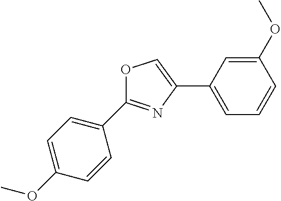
C1(OC)=CC(C2=COC(C3=CC=C(OC)C=C3)=N2)=CC=C1
